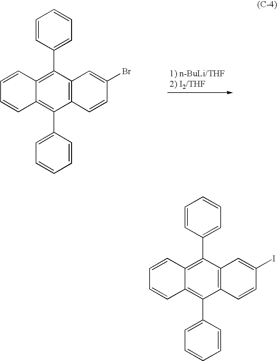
C1=CC(C2=C3C(=C(C4=CC=CC=C4)C4=C2C=C(Br)C=C4)C=CC=C3)=CC=C1.C1=CC(C2=C3C(=C(C4=CC=CC=C4)C4=C2C=C(I)C=C4)C=CC=C3)=CC=C1
